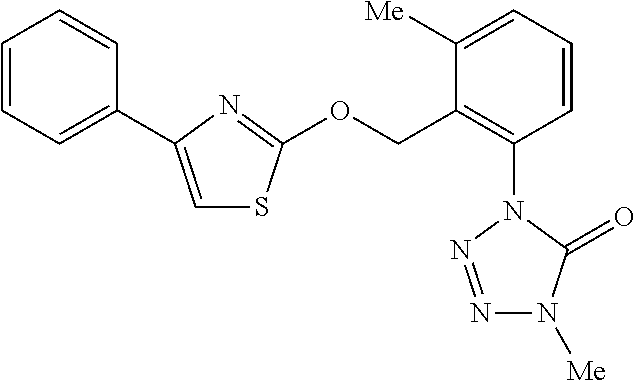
C1=C(C2=CC=CC=C2)N=C(OCC2=C(N3N=NN([Me])C3=O)C=CC=C2[Me])S1
